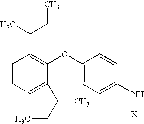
C1=CC=C(C(C)CC)C(OC2=CC=C(N[X])C=C2)=C1C(C)CC
